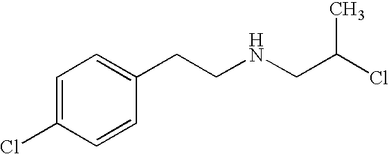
C1=C(Cl)C=CC(CCNCC(Cl)C)=C1
